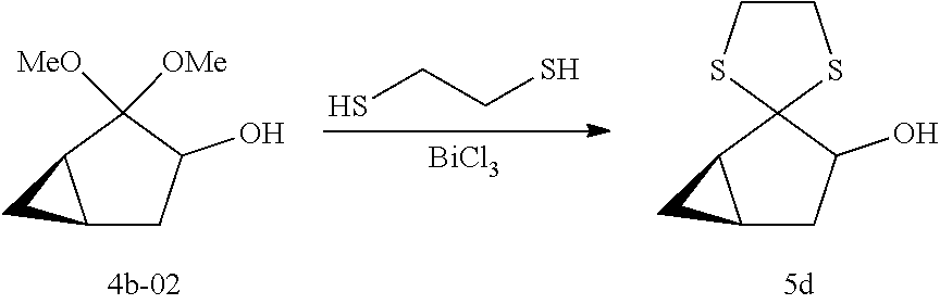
C1([MeO])([OMe])C2CC2CC1O.SCCS.[BiCl3].C12(C3CC3CC1O)SCCS2
